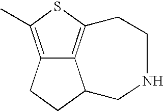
C12=C(C)SC3=C1C(CC2)CNCC3
